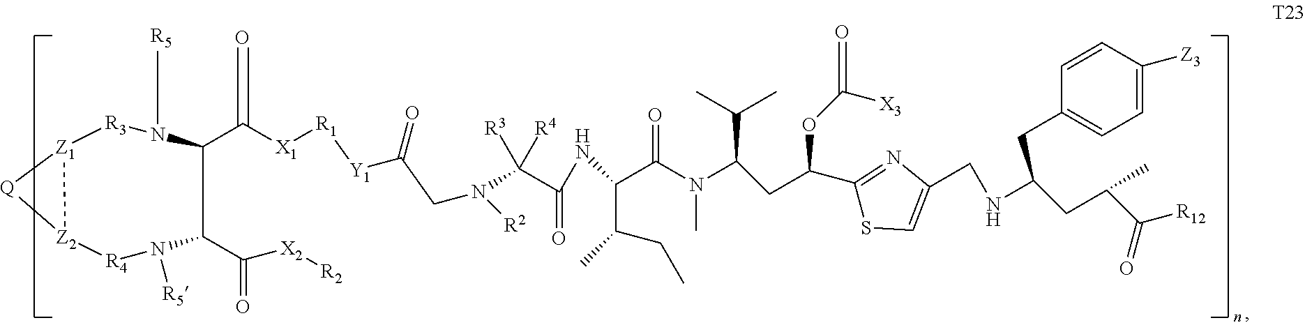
[R1]([X1]C(C1C(C(=O)[X2][R2])N([R5])[R4][Z2]2[Z1]([Q]2)[R3]N1[R5])=O)[Y1]C(CN([R2])C(C(=O)NC(C(CC)C)C(N(C(C(C)C)CC(C1=NC(CNC(CC2=CC=C([Z3])C=C2)CC(C([R12])=O)C)=CS1)OC([X3])=O)C)=O)([R3])[R4])=O
